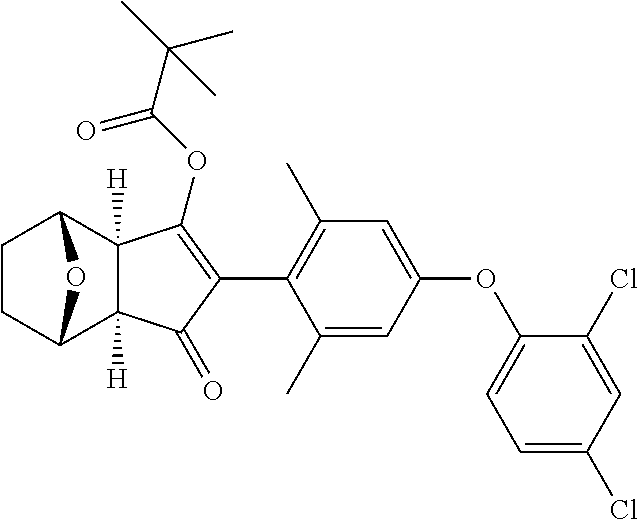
C1CC2C3([H])C([H])(C1O2)C(OC(C(C)(C)C)=O)=C(C1=C(C)C=C(OC2=CC=C(Cl)C=C2Cl)C=C1C)C3=O
